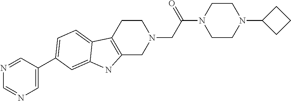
C1=C(C2=CC=C3C4=C(CN(CC(N5CCN(C6CCC6)CC5)=O)CC4)NC3=C2)C=NC=N1
